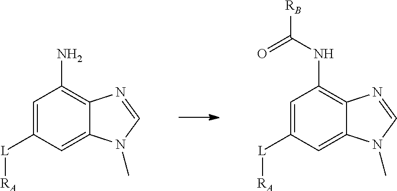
C1=C([L][RA])C=C2C(=C1N)N=CN2C.C1=C([L][RA])C=C2C(=C1NC(=O)[RB])N=CN2C
